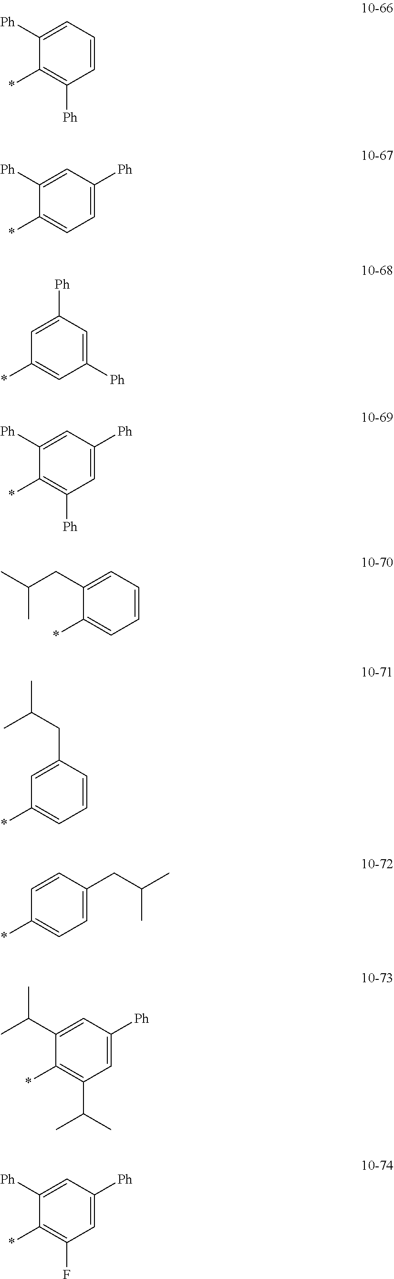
C1([Ph])=CC=CC([Ph])=C1*.C1([Ph])=CC([Ph])=CC=C1*.C1=C([Ph])C=C([Ph])C=C1*.C1([Ph])=CC([Ph])=CC([Ph])=C1*.C1(CC(C)C)=CC=CC=C1*.C1=C(CC(C)C)C=CC=C1*.C1=CC(CC(C)C)=CC=C1*.C1(C(C)C)=CC([Ph])=CC(C(C)C)=C1*.C1([Ph])=CC([Ph])=CC(F)=C1*
